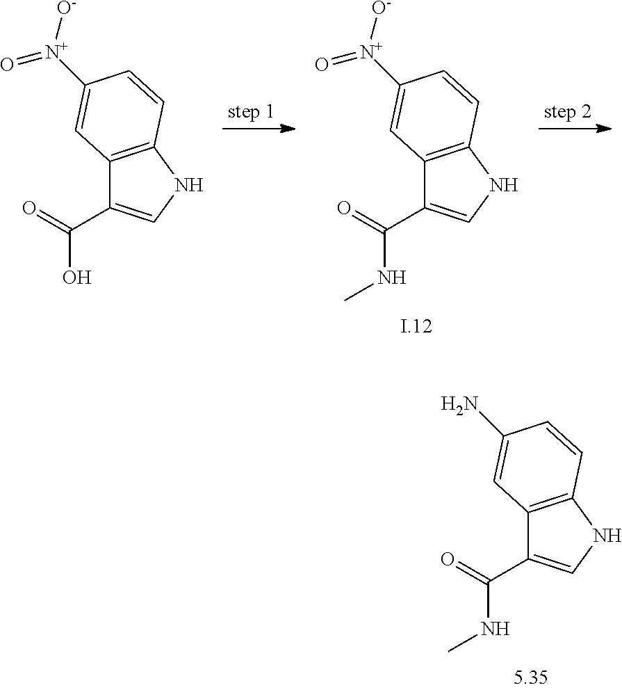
C12=C(NC=C1C(=O)O)C=CC([N+]([O-])=O)=C2.C12=C(NC=C1C(=O)NC)C=CC([N+]([O-])=O)=C2.C12=C(NC=C1C(=O)NC)C=CC(N)=C2
